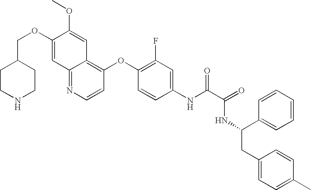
C12=NC=CC(OC3=C(F)C=C(NC(C(=O)NC(CC4=CC=C(C)C=C4)C4=CC=CC=C4)=O)C=C3)=C1C=C(OC)C(OCC1CCNCC1)=C2
